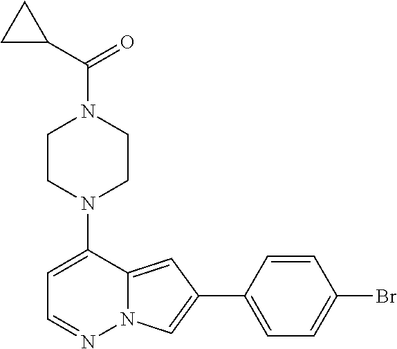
C1CN(C2=CC=NN3C2=CC(C2=CC=C(Br)C=C2)=C3)CCN1C(C1CC1)=O
